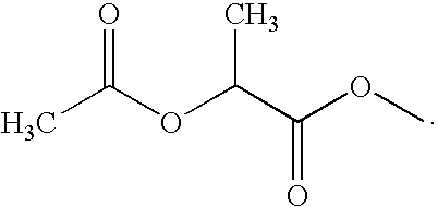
CC(=O)OC(C)C(=O)OC
